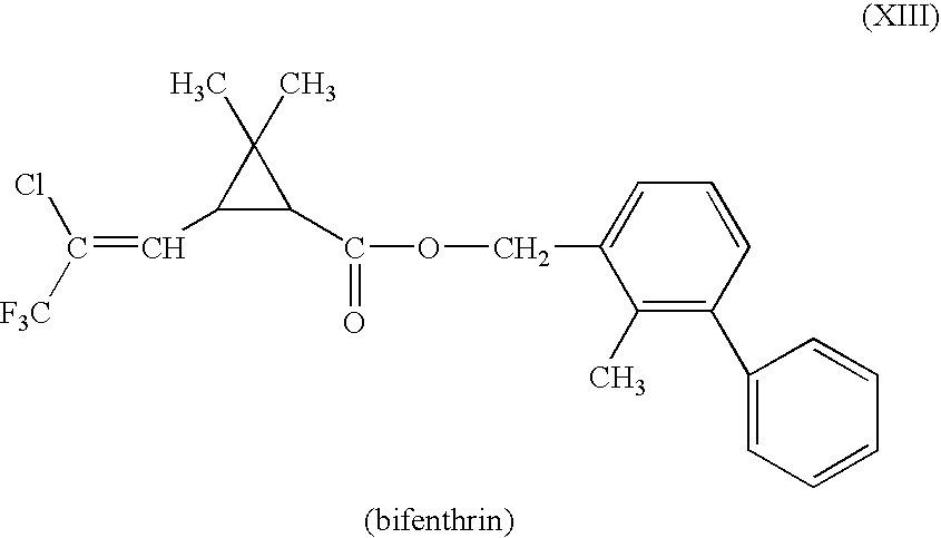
C(=C([F3C])Cl)C1C(C(OCC2=CC=CC(C3=CC=CC=C3)=C2C)=O)C1(C)C
